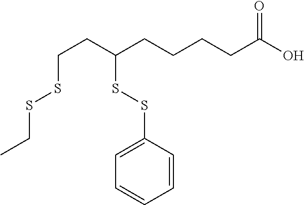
S(C(CCCCC(O)=O)CCSSCC)SC1=CC=CC=C1
